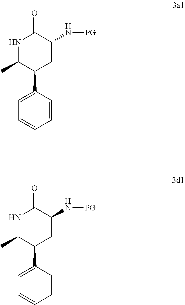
C1=CC=CC=C1C1CC(N[PG])C(=O)NC1C.C1=CC=CC=C1C1CC(N[PG])C(=O)NC1C
